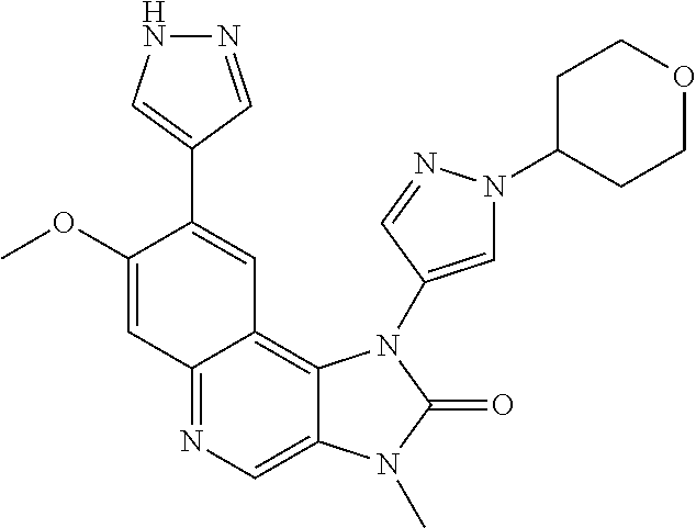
C1(OC)=CC2=NC=C3C(=C2C=C1C1=CNN=C1)N(C1=CN(C2CCOCC2)N=C1)C(=O)N3C
